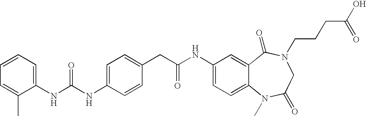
N(C1=CC=C(CC(NC2=CC=C3C(=C2)C(=O)N(CCCC(O)=O)CC(=O)N3C)=O)C=C1)C(NC1=CC=CC=C1C)=O
